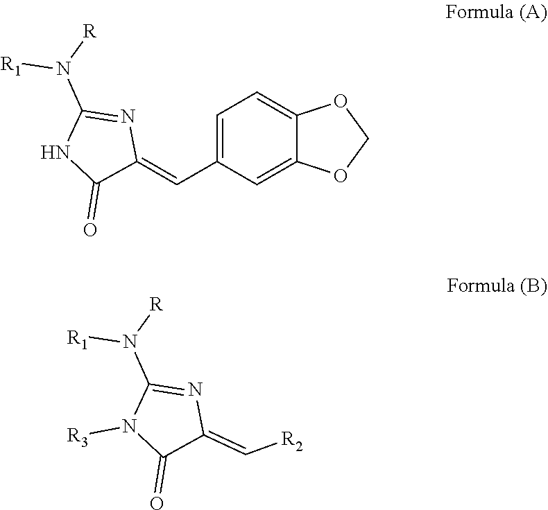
C1=C(C=C2N=C(N([R])[R1])NC2=O)C=C2C(=C1)OCO2.C1(=C[R2])N=C(N([R])[R1])N([R3])C1=O
